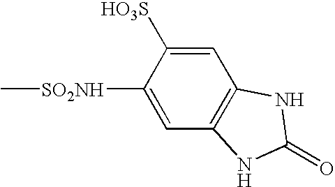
C1([SO2NH]C)=CC2=C(C=C1[HO3S])NC(=O)N2
